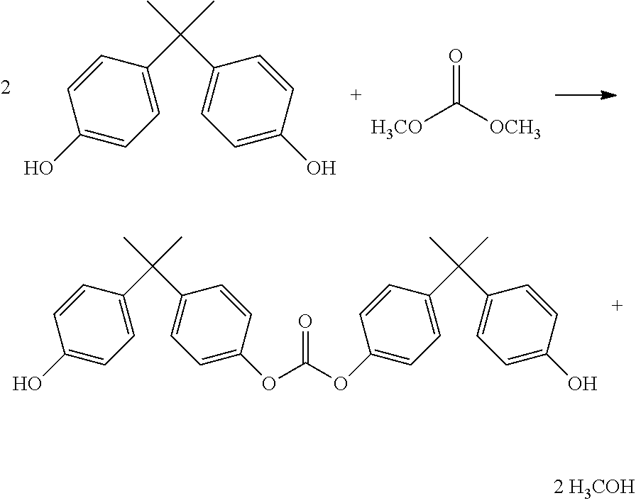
C(C1=CC=C(O)C=C1)(C1=CC=C(O)C=C1)(C)C.[H3CO]C([OCH3])=O.C(C1=CC=C(OC(OC2=CC=C(C(C3=CC=C(O)C=C3)(C)C)C=C2)=O)C=C1)(C1=CC=C(O)C=C1)(C)C
